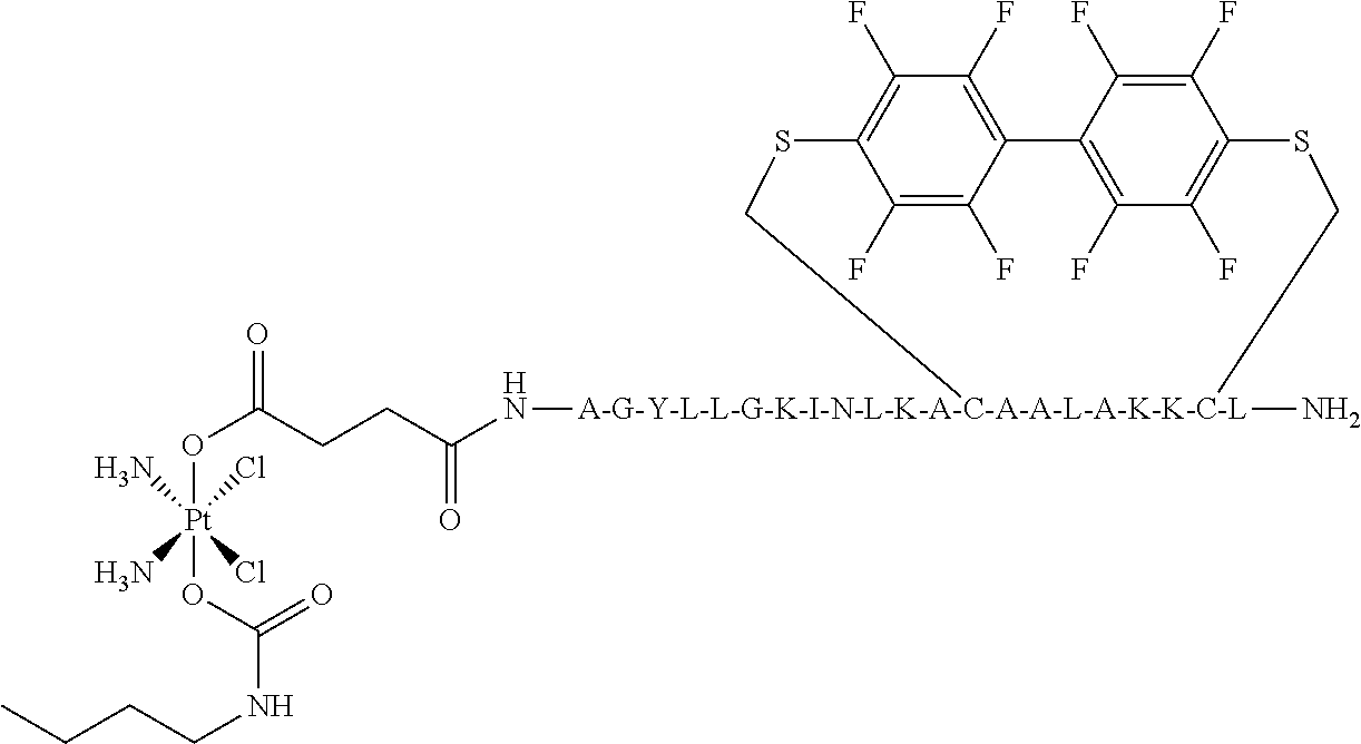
CCCCNC(=O)O[Pt](OC(CCC(N[A-G-Y-L-L-G-K-I-N-L-K-A-C-A-A-L-A-K-K-C-L]1(N)CSC2=C(F)C(F)=C(C(F)=C2F)C2=C(F)C(F)=C(C(F)=C2F)SC1)=O)=O)(N)(Cl)(N)Cl
